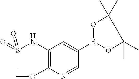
C1(NS(C)(=O)=O)=C(OC)N=CC(B2OC(C)(C)C(C)(C)O2)=C1
